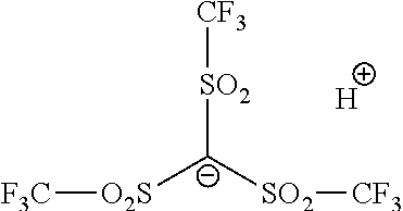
[SO2]([C-]([SO2][CF3])[O2S][F3C])[CF3].[H]
